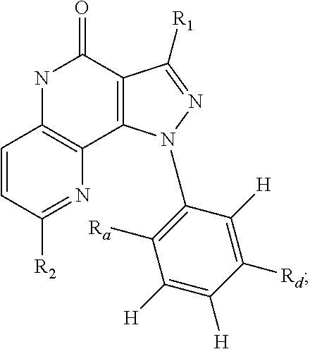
C1=CC([R2])=NC2=C1NC(=O)C1=C2N(C2=C([Ra])C([H])=C([H])C([Rd])=C2[H])N=C1[R1]
